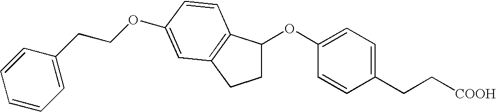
C1C(OC2=CC=C(CC[COOH])C=C2)C2=C(C1)C=C(OCCC1=CC=CC=C1)C=C2
